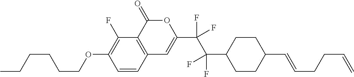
C1=CC2=C(C(F)=C1OCCCCCC)C(=O)OC(C(C(C1CCC(C=CCCC=C)CC1)(F)F)(F)F)=C2
